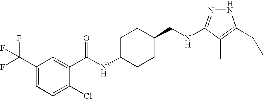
N(CC1CCC(NC(=O)C2=CC(C(F)(F)F)=CC=C2Cl)CC1)C1=NNC(CC)=C1C
